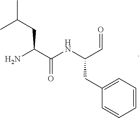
CC(CC(C(NC(C=O)CC1=CC=CC=C1)=O)N)C
